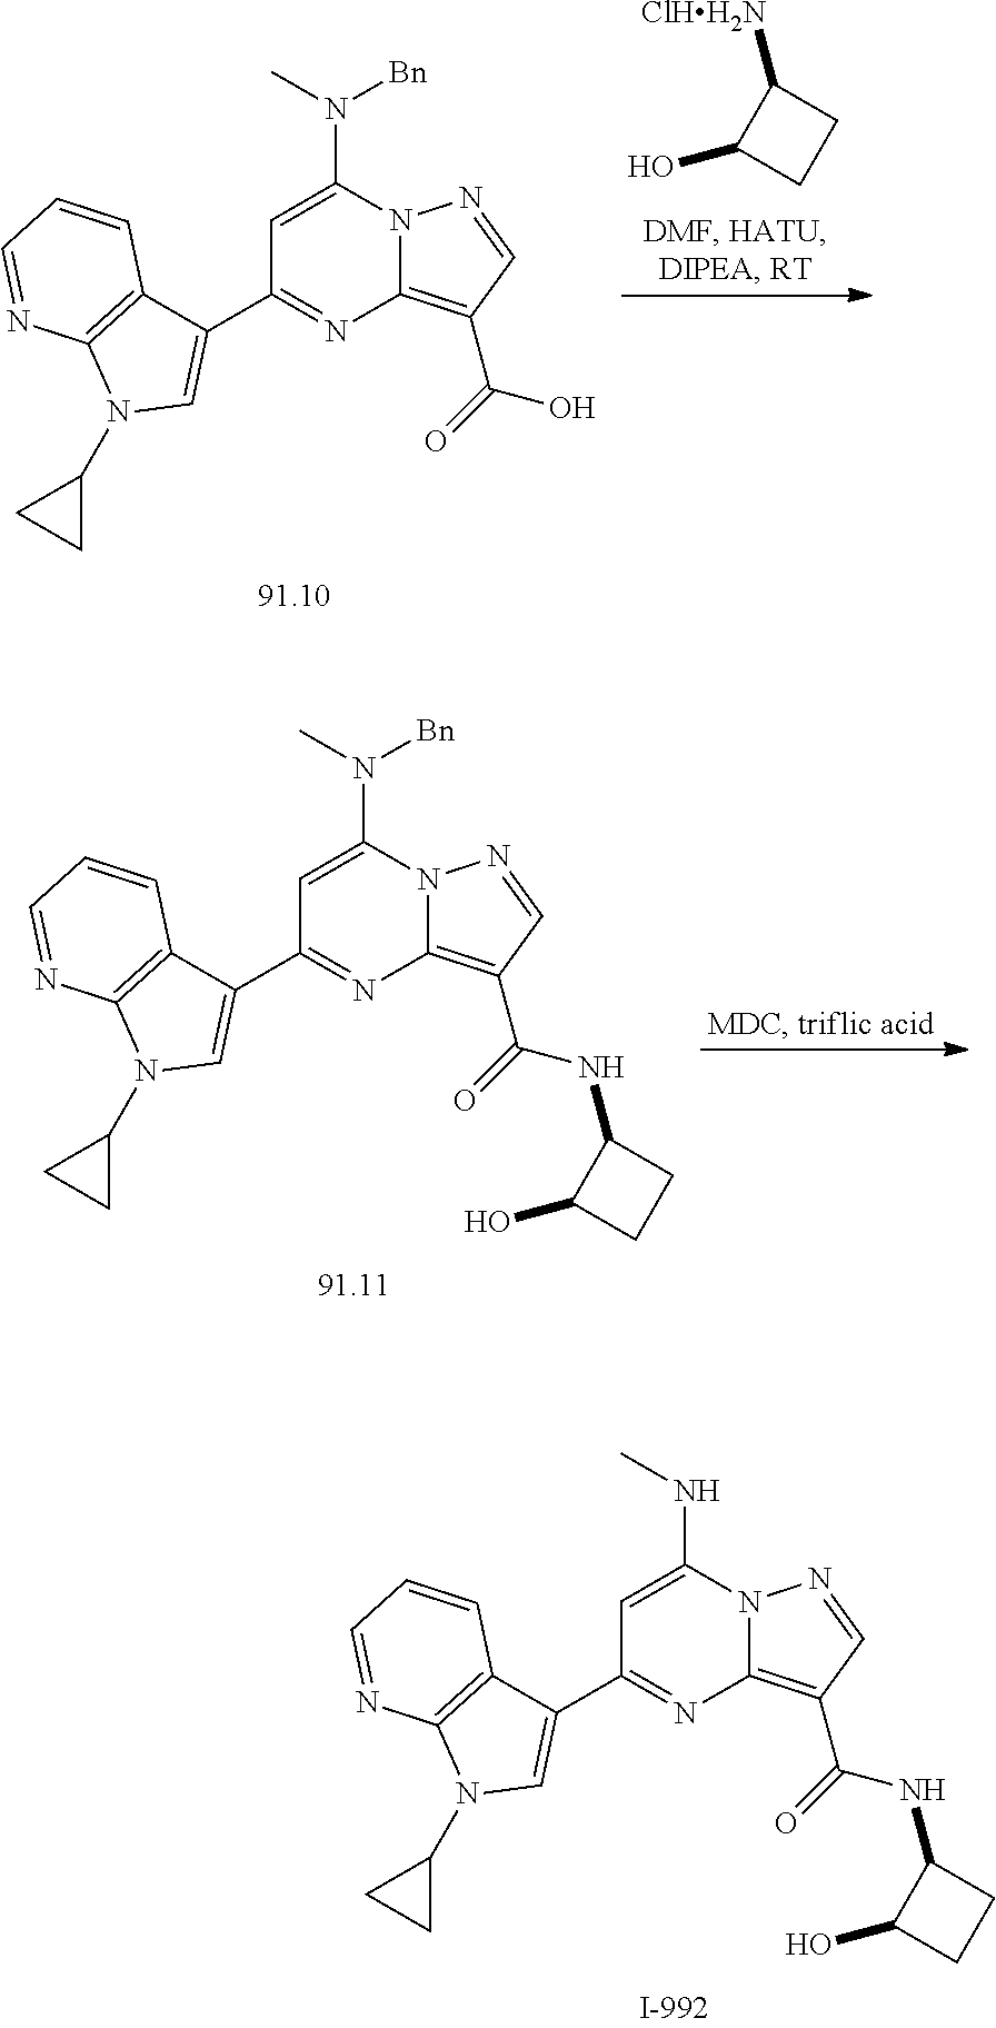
C1=C(N(C)[Bn])N2C(=C(C(O)=O)C=N2)N=C1C1=CN(C2CC2)C2=C1C=CC=N2.C1(O)CCC1[ClHH2N].C1=C(N(C)[Bn])N2C(=C(C(=O)NC3C(O)CC3)C=N2)N=C1C1=CN(C2CC2)C2=C1C=CC=N2.C1=C(NC)N2C(=C(C(=O)NC3C(O)CC3)C=N2)N=C1C1=CN(C2CC2)C2=C1C=CC=N2
